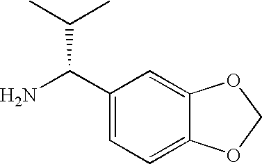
NC(C(C)C)C1=CC=C2C(=C1)OCO2
